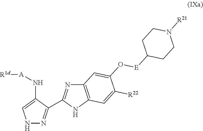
N1N=C(C2=NC3=C(N2)C=C([R22])C(O[E]C2CCN([R21])CC2)=C3)C(N[A][R1d])=C1
